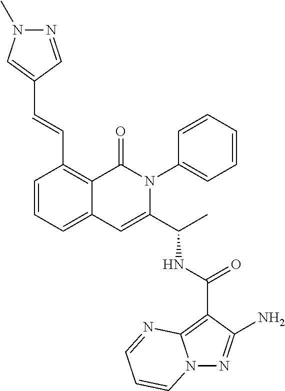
N12N=C(N)C(C(NC(C3=CC4=CC=CC(C=CC5=CN(C)N=C5)=C4C(=O)N3C3=CC=CC=C3)C)=O)=C1N=CC=C2
